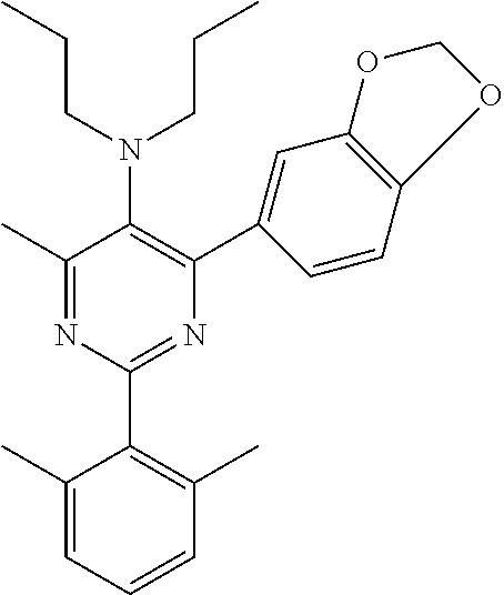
C1(C)=NC(C2=C(C)C=CC=C2C)=NC(C2=CC3=C(C=C2)OCO3)=C1N(CCC)CCC
